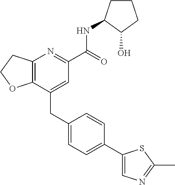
C12=C(CCO1)N=C(C(NC1CCCC1O)=O)C=C2CC1=CC=C(C2=CN=C(C)S2)C=C1
